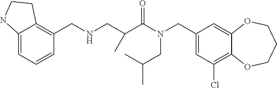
C1(CN(C(=O)C(CNCC2=C3C(=CC=C2)NCC3)C)CC(C)C)=CC(Cl)=C2C(=C1)OCCCO2
